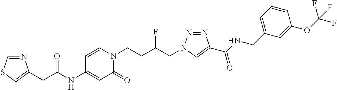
C1=C(NC(CC2=CSC=N2)=O)C=CN(CCC(CN2N=NC(C(NCC3=CC=CC(OC(F)(F)F)=C3)=O)=C2)F)C1=O
